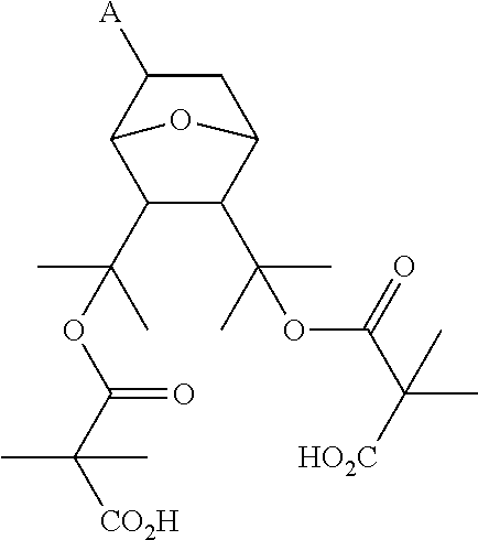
C1C([A])C2C(C(C)(C)OC(=O)C([CO2H])(C)C)C(C(C)(C)OC(=O)C([HO2C])(C)C)C1O2
